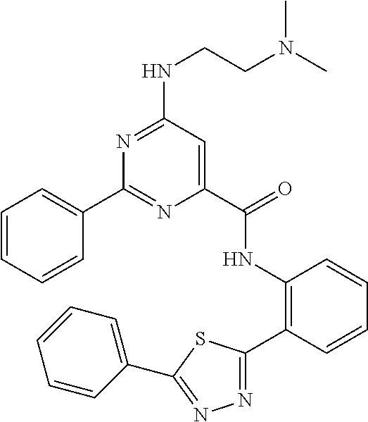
C1=CC=CC(C2=NC(C(NC3=C(C4=NN=C(C5=CC=CC=C5)S4)C=CC=C3)=O)=CC(NCCN(C)C)=N2)=C1
